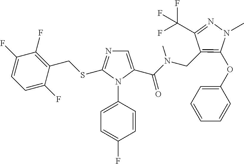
C1=C(C(N(CC2=C(OC3=CC=CC=C3)N(C)N=C2C(F)(F)F)C)=O)N(C2=CC=C(F)C=C2)C(SCC2=C(F)C(F)=CC=C2F)=N1
